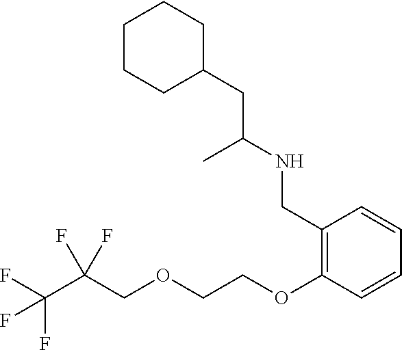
C1=CC(OCCOCC(C(F)(F)F)(F)F)=C(CNC(CC2CCCCC2)C)C=C1
